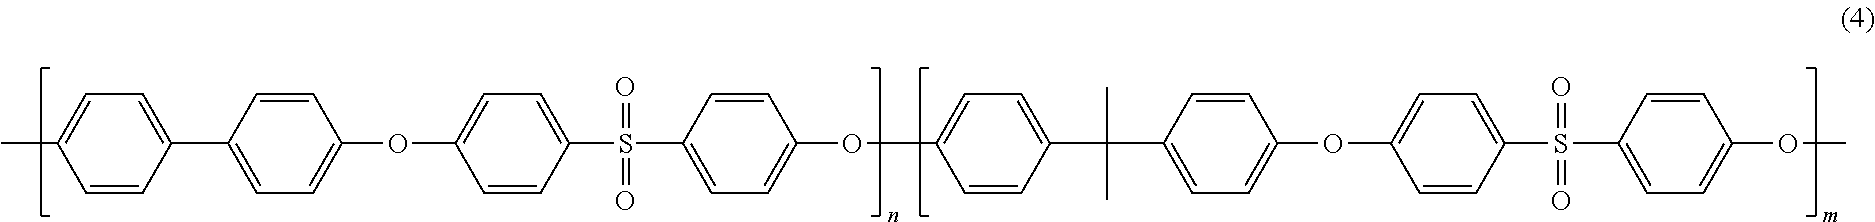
C1=CC(C2=CC=C(OC3=CC=C(S(C4=CC=C(OC5=CC=C(C(C6=CC=C(OC7=CC=C(S(C8=CC=C(OC)C=C8)(=O)=O)C=C7)C=C6)(C)C)C=C5)C=C4)(=O)=O)C=C3)C=C2)=CC=C1C
